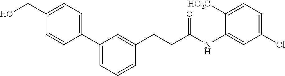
C1(C2=CC=CC(CCC(NC3=CC(Cl)=CC=C3[HO2C])=O)=C2)=CC=C(CO)C=C1
